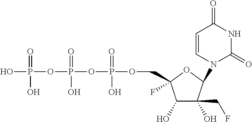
C1(O)C(O)(CF)C(N2C=CC(=O)NC2=O)OC1(F)COP(OP(OP(O)(=O)O)(=O)O)(=O)O
